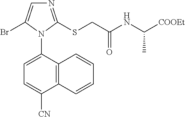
N1=C(SCC(NC(C)[COOEt])=O)N(C2=CC=C([CN])C3=C2C=CC=C3)C(Br)=C1
